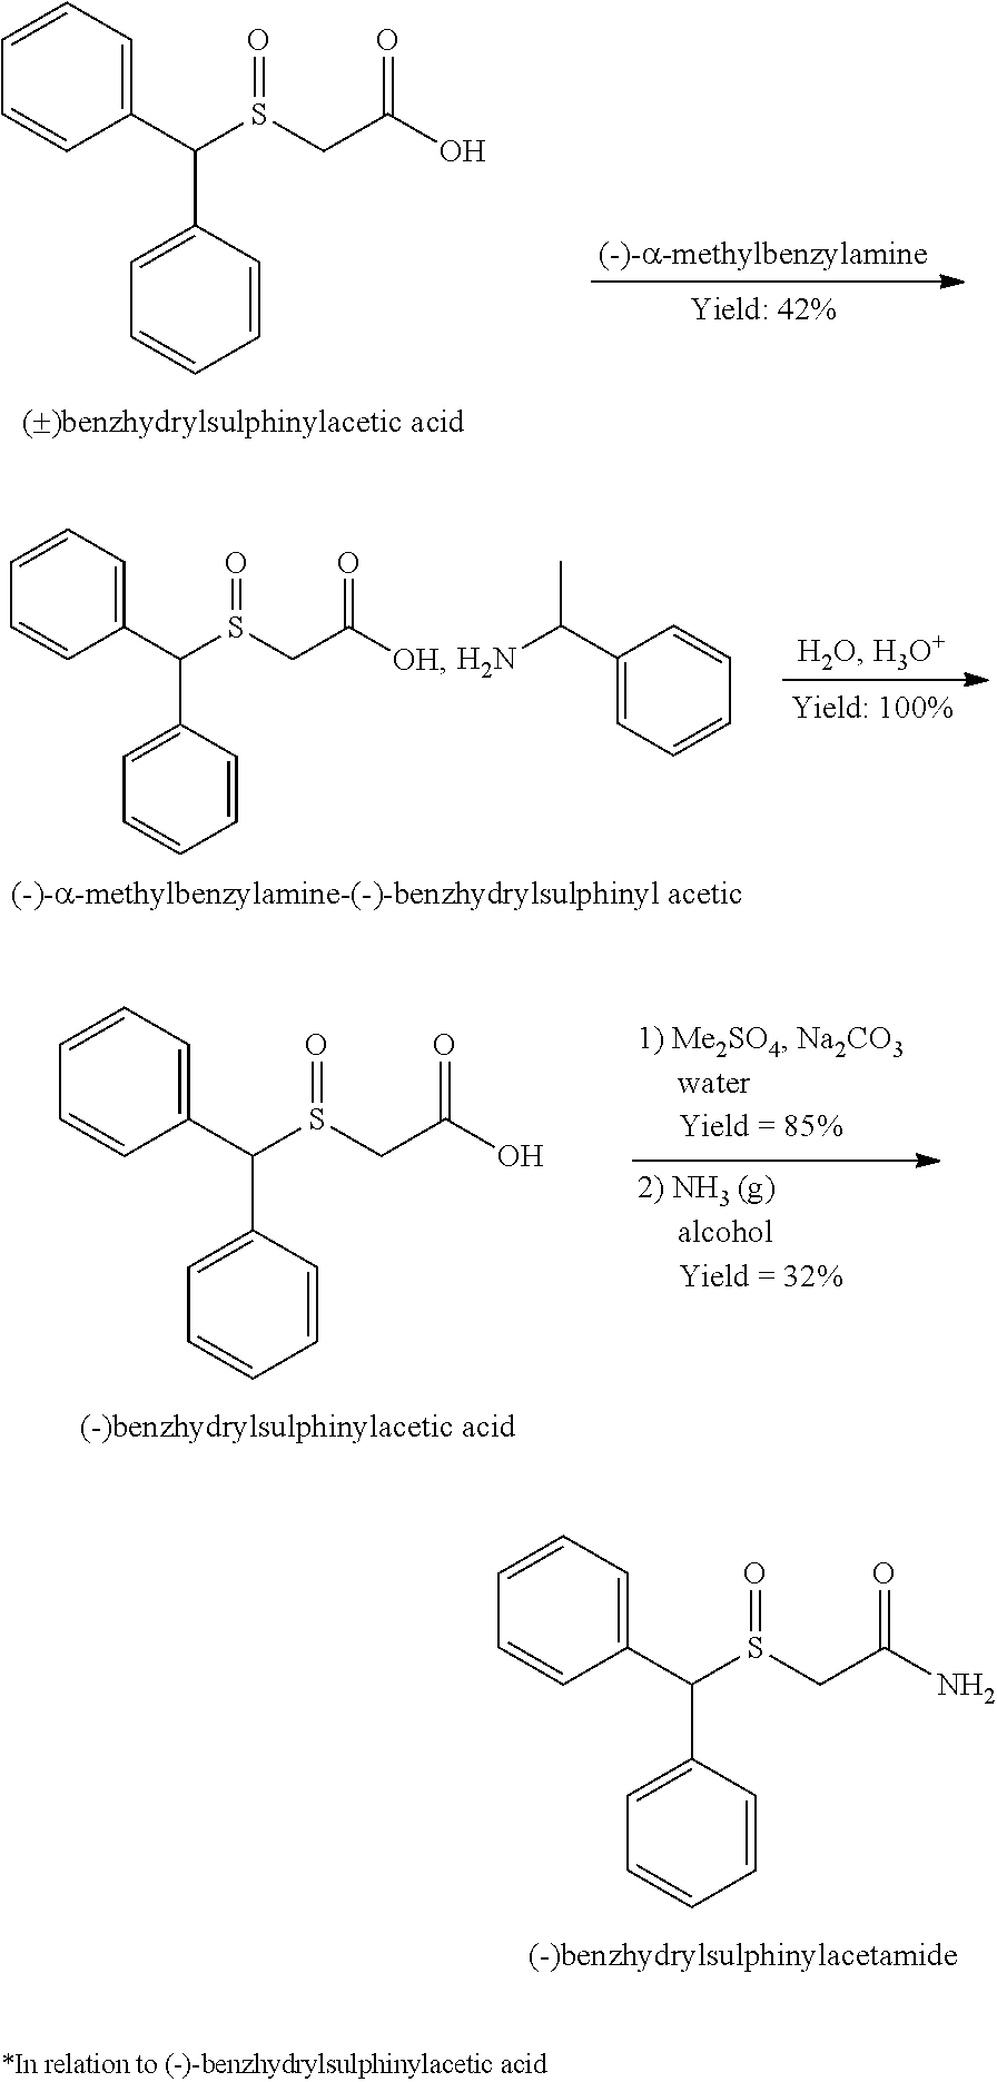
C1=CC=C(C(S(CC(O)=O)=O)C2=CC=CC=C2)C=C1.C1=CC=C(C(S(CC([OH])=O)=O)C2=CC=CC=C2)C=C1.C(N)(C1=CC=CC=C1)C.C1=CC=C(C(S(CC(O)=O)=O)C2=CC=CC=C2)C=C1.C1=CC=C(C(S(CC(N)=O)=O)C2=CC=CC=C2)C=C1
